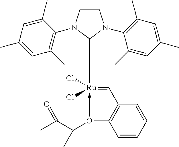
C1CN(C2=C(C)C=C(C)C=C2C)C([Ru]2(Cl)(Cl)-O(C(C(C)=O)C)C3=C(C=2)C=CC=C3)N1C1=C(C)C=C(C)C=C1C
